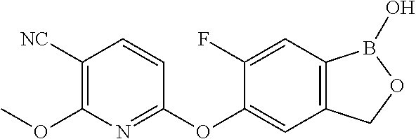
C1(OC2=CC3=C(C=C2F)B(O)OC3)=NC(OC)=C([NC])C=C1
